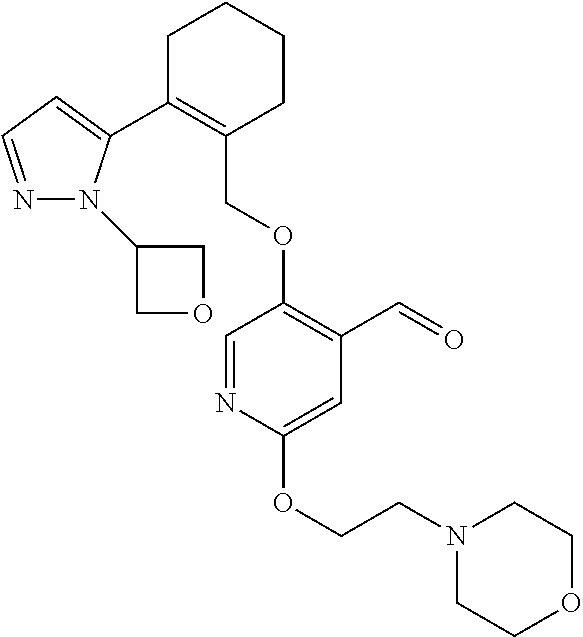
C1C(C2=CC=NN2C2COC2)=C(COC2=C(C=O)C=C(OCCN3CCOCC3)N=C2)CCC1
